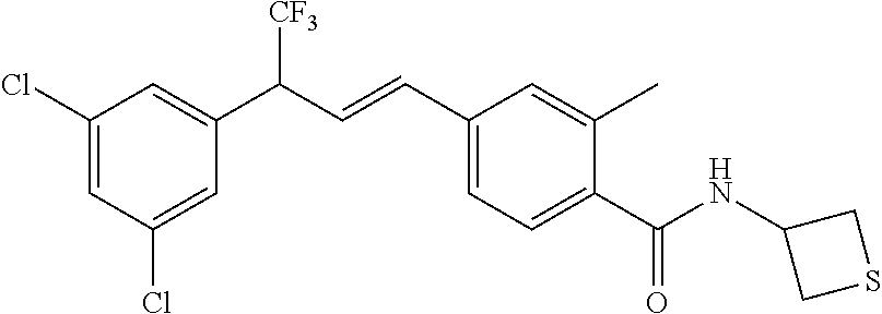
C1(Cl)=CC(Cl)=CC(C(C=CC2=CC=C(C(=O)NC3CSC3)C(C)=C2)[CF3])=C1
